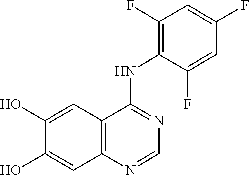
C1(O)=CC2=C(C=C1O)N=CN=C2NC1=C(F)C=C(F)C=C1F
